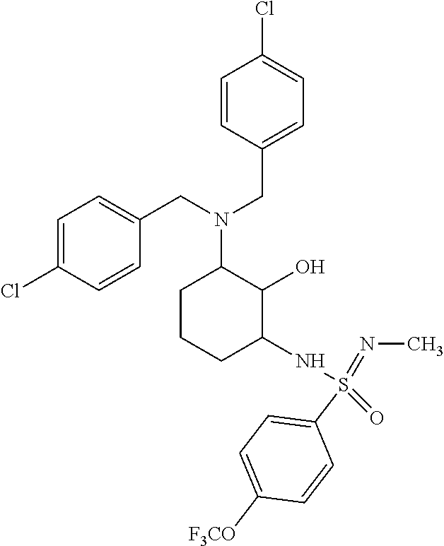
C(N(C1CCCC(NS(=NC)(=O)C2=CC=C([F3CO])C=C2)C1O)CC1=CC=C(Cl)C=C1)C1=CC=C(Cl)C=C1
